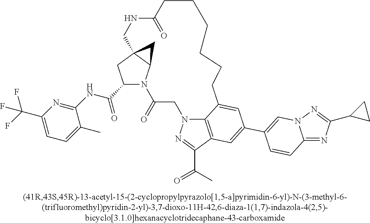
C1(C(NC2=NC(C(F)(F)F)=CC=C2C)=O)N2C3C(C1)(C3)CNC(=O)CCCCCCC1=CC(C3=CN4C(=NC(C5CC5)=N4)C=C3)=CC3=C1N(CC2=O)N=C3C(=O)C
